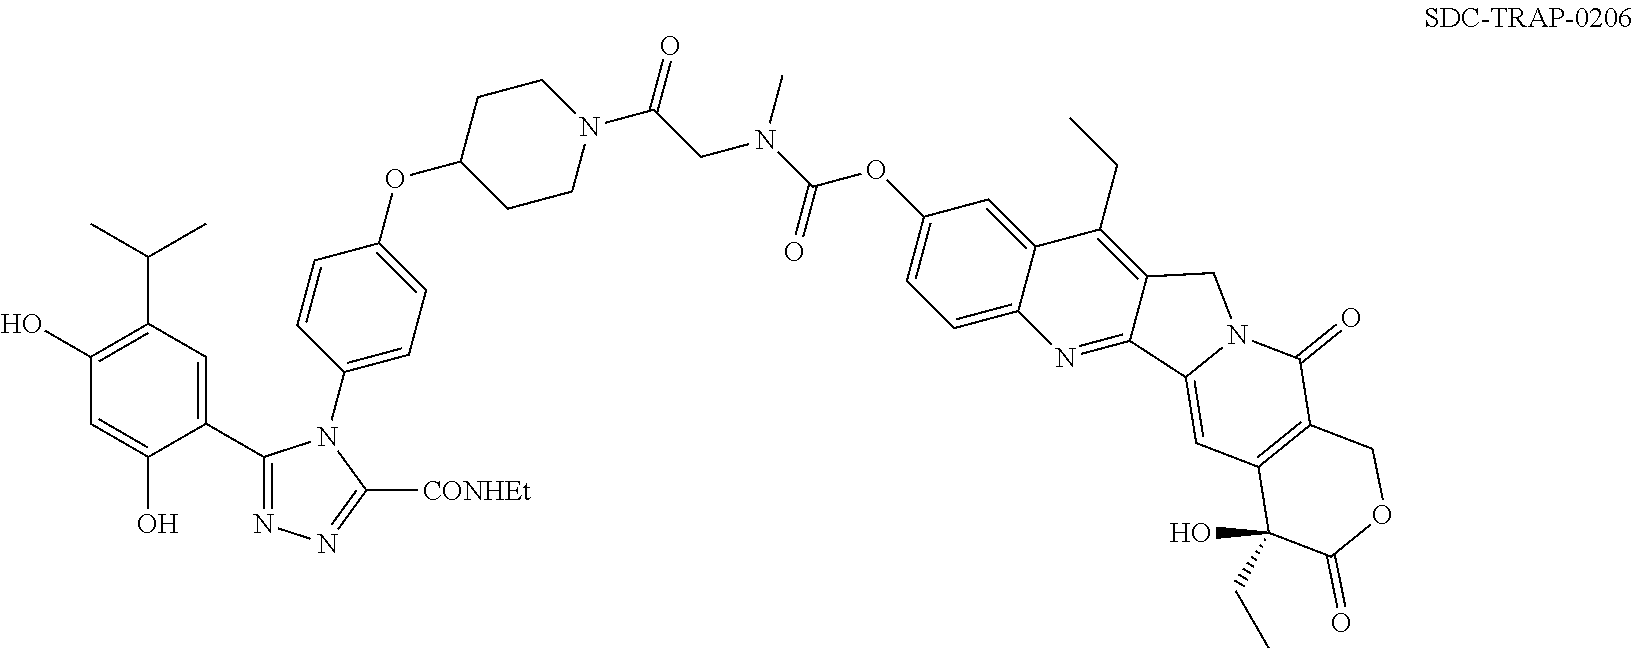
C1(O)=C(C(C)C)C=C(C2=NN=C([CONHEt])N2C2=CC=C(OC3CCN(C(=O)CN(C)C(OC4=CC=C5C(=C4)C(CC)=C4C(=N5)C5=CC6=C(C(=O)N5C4)COC(=O)C6(O)CC)=O)CC3)C=C2)C(O)=C1
